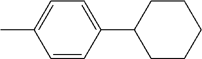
C1=CC(C2CCCCC2)=CC=C1C
